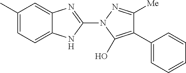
C1(C)=CC=C2C(=C1)N=C(N1C(O)=C(C3=CC=CC=C3)C([Me])=N1)N2
